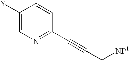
C1([Y])=CN=C(C#CC[NP1])C=C1
